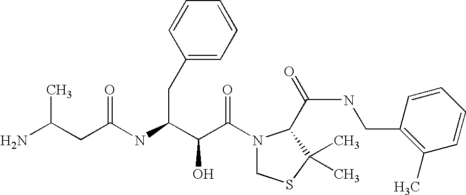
N(C(C(C(N1CSC(C)(C)C1C(NCC1=C(C)C=CC=C1)=O)=O)O)CC1=CC=CC=C1)C(=O)CC(N)C
